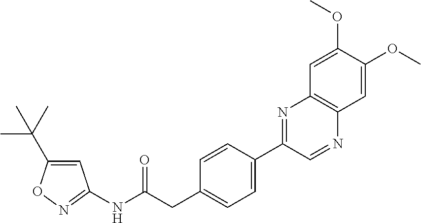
N1=C(NC(CC2=CC=C(C3=NC4=C(N=C3)C=C(OC)C(OC)=C4)C=C2)=O)C=C(C(C)(C)C)O1
